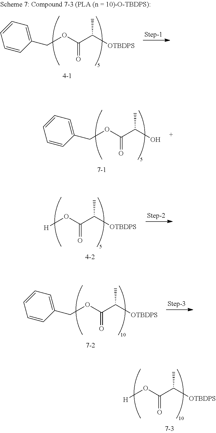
O(C(C([OTBDPS])C)=O)CC1=CC=CC=C1.O(C(C(O)C)=O)CC1=CC=CC=C1.O(C(C([OTBDPS])C)=O)[H].O(C(C([OTBDPS])C)=O)CC1=CC=CC=C1.O(C(C([OTBDPS])C)=O)[H]
